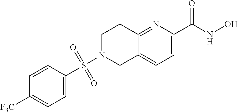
C12=CC=C(C(NO)=O)N=C1CCN(S(C1=CC=C([F3C])C=C1)(=O)=O)C2
